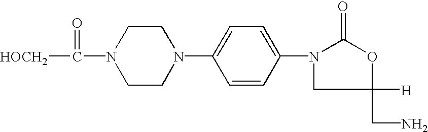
C1CN(C(=O)[HOCH2])CCN1C1=CC=C(N2CC([H])(CN)OC2=O)C=C1
